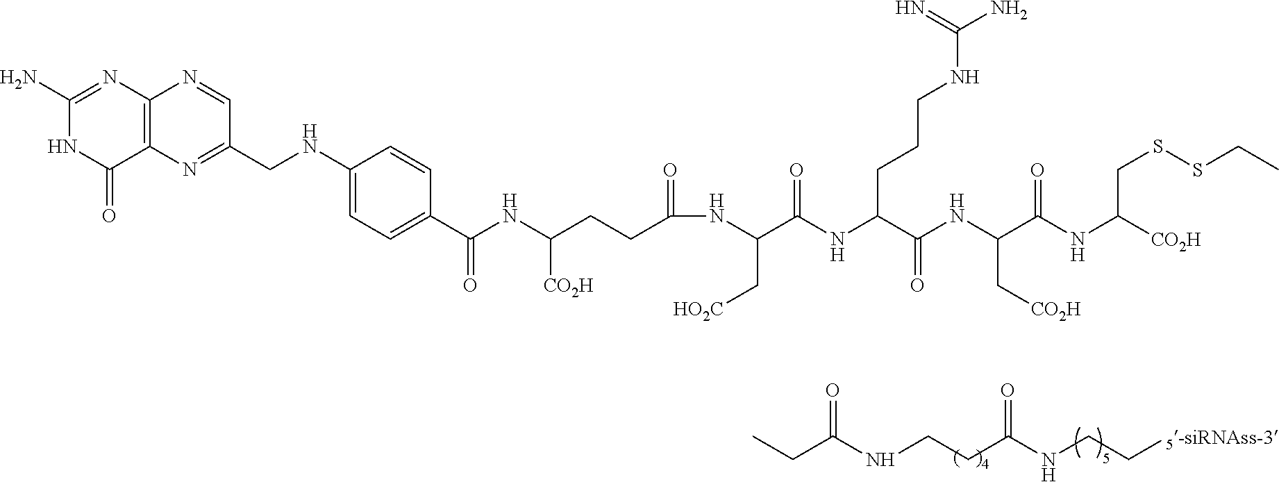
C(C(NCCC(NCC[5-siRNAss-3])=O)=O)C.C1(N)=NC2=C(C(=O)N1)N=C(CNC1=CC=C(C(NC(CCC(NC(C(NC(C(NC(C(NC([CO2H])CSSCC)=O)C[CO2H])=O)CCCNC(N)=N)=O)C[HO2C])=O)[CO2H])=O)C=C1)C=N2
